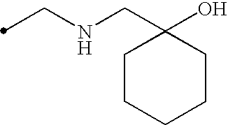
C(NCC1(O)CCCCC1)C
